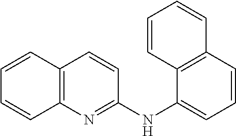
C12=C(N=C(NC3=CC=CC4=C3C=CC=C4)C=C1)C=CC=C2
